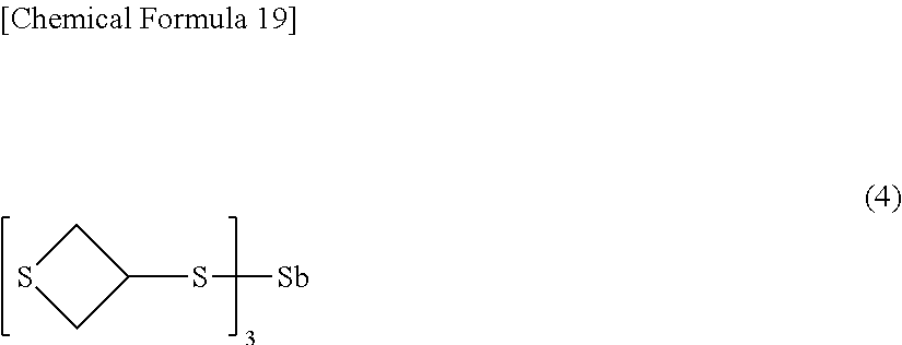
C1(S[Sb])CSC1
